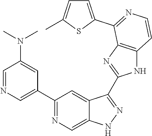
C1=NC=C(C2=NC=C3C(=C2)C(C2=NC4=C(N2)C=CN=C4C2=CC=C(C)S2)=NN3)C=C1N(C)C
